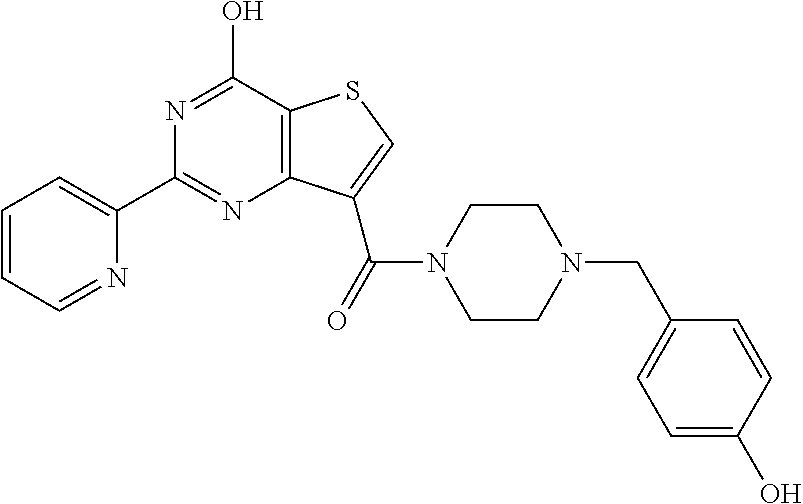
C1(C2=CC=CC=N2)=NC2=C(C(O)=N1)SC=C2C(=O)N1CCN(CC2=CC=C(O)C=C2)CC1
